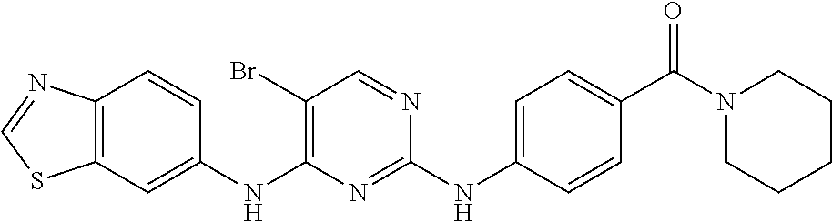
C12=C(C=CC(NC3=C(Br)C=NC(NC4=CC=C(C(=O)N5CCCCC5)C=C4)=N3)=C1)N=CS2
